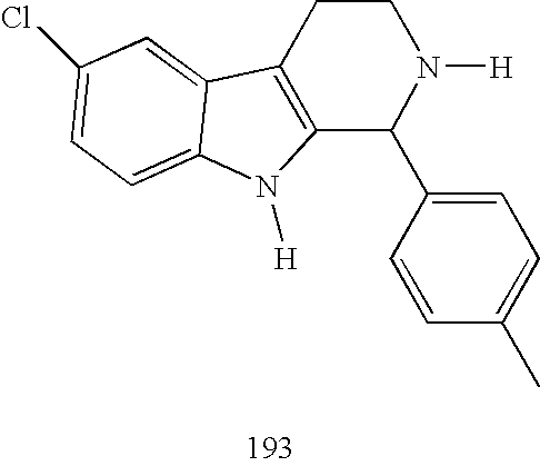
C12=C(CCN([H])C1C1=CC=C(C)C=C1)C1=CC(Cl)=CC=C1N2[H]
